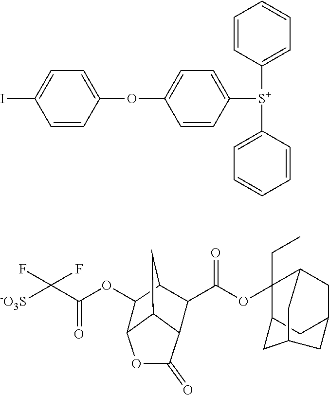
C1=CC(OC2=CC=C([S+](C3=CC=CC=C3)C3=CC=CC=C3)C=C2)=CC=C1I.[-O3S]C(C(OC1C2OC(=O)C3C2CC1C3C(OC1(CC)C2CC3CC1CC(C2)C3)=O)=O)(F)F
